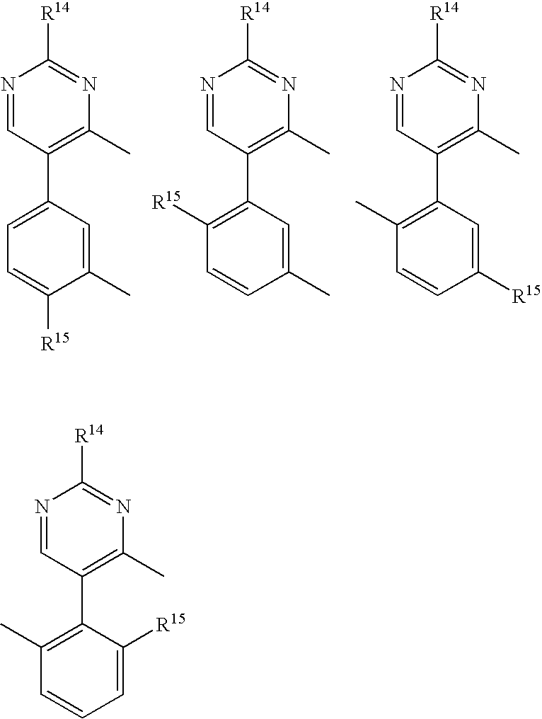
N1=CC(C2=CC=C([R15])C(C)=C2)=C(C)N=C1[R14].N1=CC(C2=C([R15])C=CC(C)=C2)=C(C)N=C1[R14].N1=CC(C2=C(C)C=CC([R15])=C2)=C(C)N=C1[R14].N1=CC(C2=C(C)C=CC=C2[R15])=C(C)N=C1[R14]
